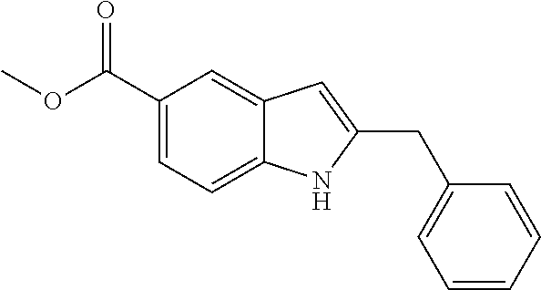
C12=CC(C(OC)=O)=CC=C1NC(CC1=CC=CC=C1)=C2
